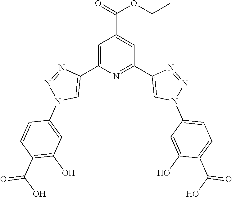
C1=C(C2=CN(C3=CC(O)=C(C(O)=O)C=C3)N=N2)N=C(C2=CN(C3=CC=C(C(O)=O)C(O)=C3)N=N2)C=C1C(=O)OCC
